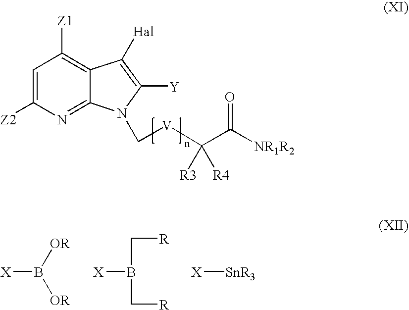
C1=C([Z2])N=C2C(=C1[Z1])C([Hal])=C([Y])N2C[V]C(C([NR1R2])=O)([R3])[R4].[X]B([OR])[OR].[X]B(C[R])C[R].[X][SnR3]
